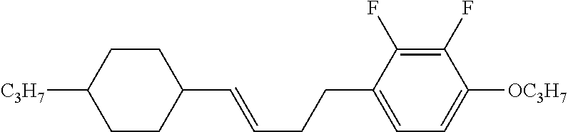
C1CC([C3H7])CCC1C=CCCC1=CC=C([OC3H7])C(F)=C1F
